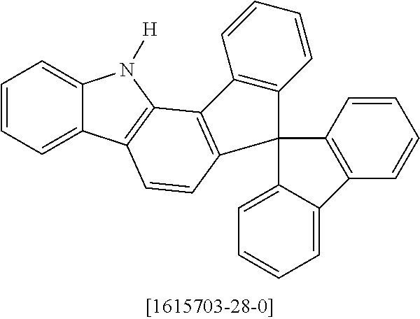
C1=CC=C2C(=C1)N([H])C1=C2C=CC2=C1C1=C(C=CC=C1)C21C2=CC=CC=C2C2=C1C=CC=C2
